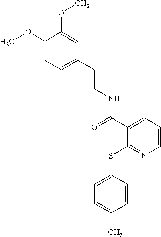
C1=C(CCNC(C2=CC=CN=C2SC2=CC=C(C)C=C2)=O)C=C(OC)C(OC)=C1
